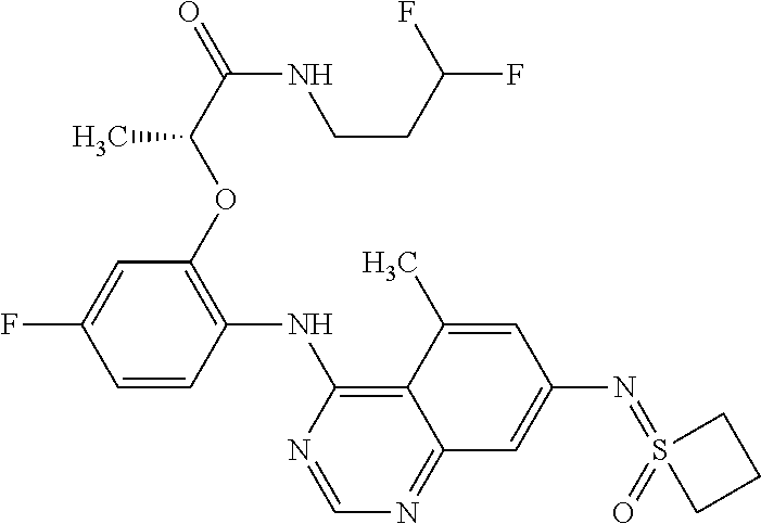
C1=CC(NC2=C3C(=NC=N2)C=C(N=S2(=O)CCC2)C=C3C)=C(OC(C(=O)NCCC(F)F)C)C=C1F
